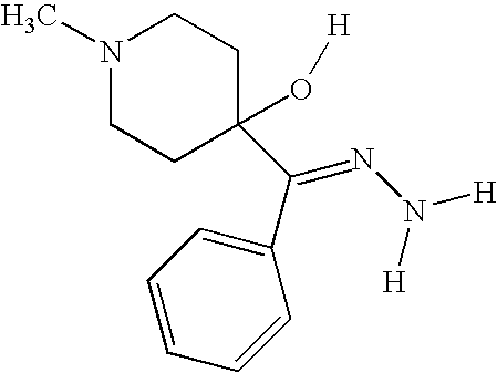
N1(C)CCC(O[H])(C(C2=CC=CC=C2)=NN([H])[H])CC1
